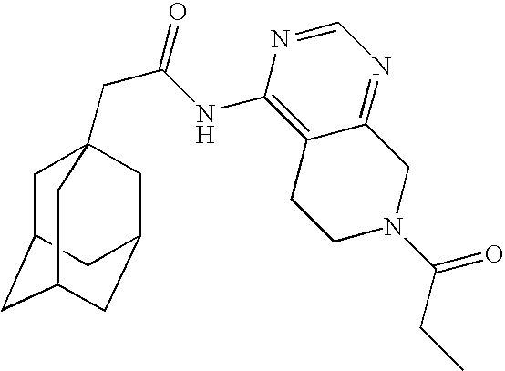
C1C2CC3CC(CC1(CC(=O)NC1=C4C(=NC=N1)CN(C(CC)=O)CC4)C3)C2
